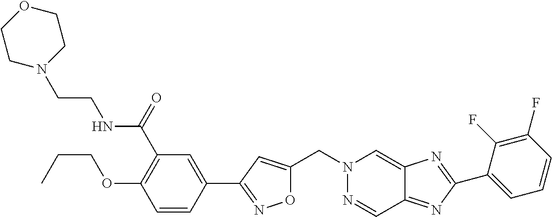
C(N1N=CC2=NC(C3=CC=CC(F)=C3F)=NC2=C1)C1=CC(C2=CC(C(=O)NCCN3CCOCC3)=C(OCCC)C=C2)=NO1
